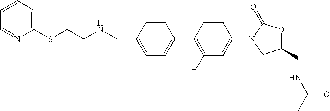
C(C1=CC=C(C2=C(F)C=C(N3CC(CNC(C)=O)OC3=O)C=C2)C=C1)NCCSC1=CC=CC=N1
